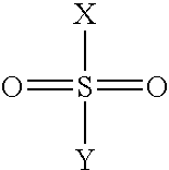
[X]S(=O)(=O)[Y]
